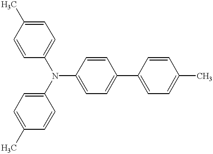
C1=CC(N(C2=CC=C(C)C=C2)C2=CC=C(C3=CC=C(C)C=C3)C=C2)=CC=C1C
